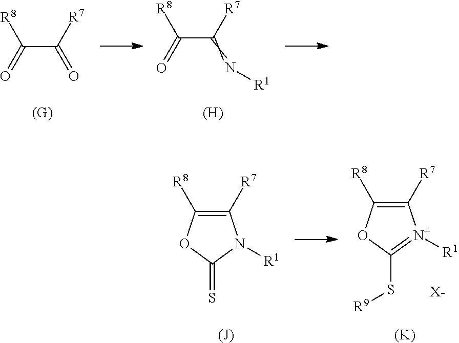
[R8]C(C([R7])=O)=O.[R8]C(C([R7])=N[R1])=O.[(H)].C1([R7])=C([R8])OC(=S)N1[R1].C1([R7])=C([R8])OC(S[R9])=[N+]1[R1].[(K)].[(J)].[X-]
